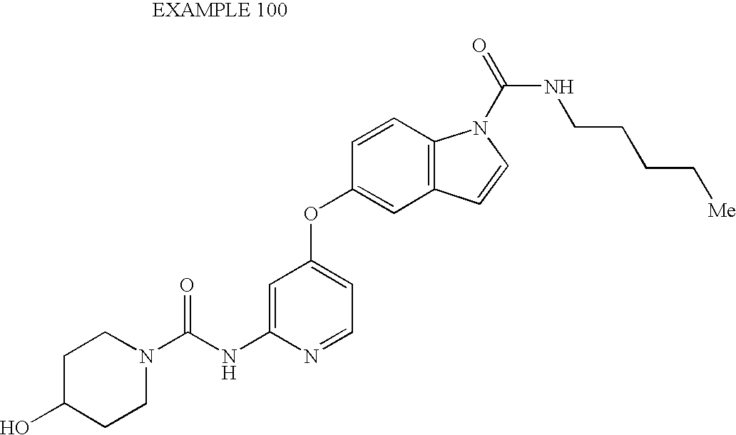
C1=C(NC(N2CCC(O)CC2)=O)N=CC=C1OC1=CC2=C(C=C1)N(C(=O)NCCCC[Me])C=C2
